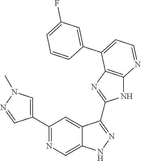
C1(C2=NC=C3C(=C2)C(C2=NC4=C(N2)N=CC=C4C2=CC(F)=CC=C2)=NN3)=CN(C)N=C1
